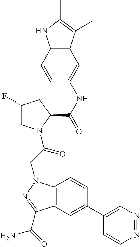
C1(C2=CC3=C(C=C2)N(CC(=O)N2CC(F)CC2C(NC2=CC4=C(C=C2)NC(C)=C4C)=O)N=C3C(=O)N)=CN=NC=C1
